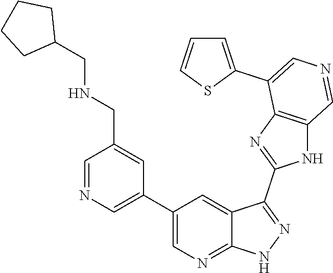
C1(C2=CN=CC(CNCC3CCCC3)=C2)=CN=C2C(=C1)C(C1=NC3=C(N1)C=NC=C3C1=CC=CS1)=NN2
